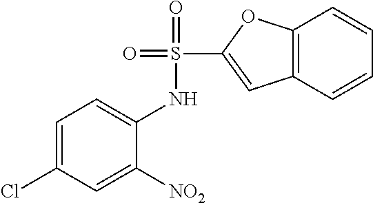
C1=C(Cl)C=C([NO2])C(NS(=O)(=O)C2=CC3=C(O2)C=CC=C3)=C1
